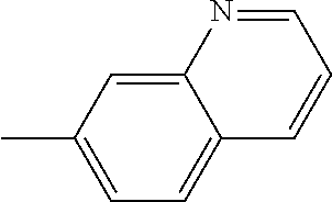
CC1=CC=C2C(=C1)N=CC=C2
